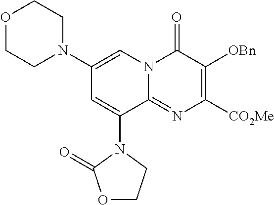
C1(N2CCOCC2)=CN2C(=NC([CO2Me])=C([OBn])C2=O)C(N2C(=O)OCC2)=C1
